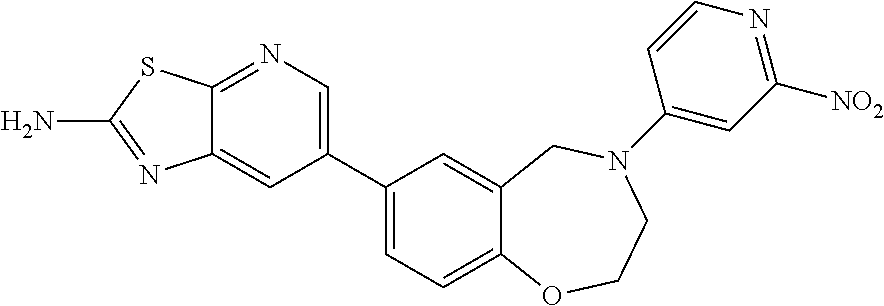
C12=NC=C(C3=CC=C4C(=C3)CN(C3=CC([NO2])=NC=C3)CCO4)C=C1N=C(N)S2
